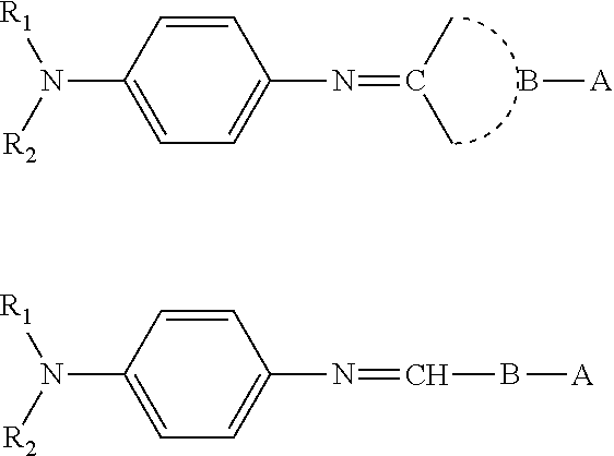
C1=CC(N([R1])[R2])=CC=C1N=C(C)C.B[A].C1=CC(N([R1])[R2])=CC=C1N=CB[A]
